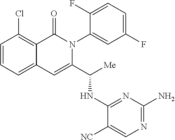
C1(Cl)=C2C(=CC=C1)C=C(C([Me])NC1=NC(N)=NC=C1[NC])N(C1=CC(F)=CC=C1F)C2=O
